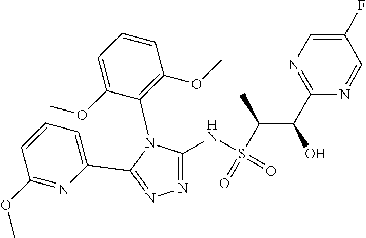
N1=C(NS(=O)(C(C(O)C2=NC=C(F)C=N2)C)=O)N(C2=C(OC)C=CC=C2OC)C(C2=CC=CC(OC)=N2)=N1
